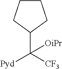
C1CCC(C([CF3])([Pyd])[OiPr])C1
